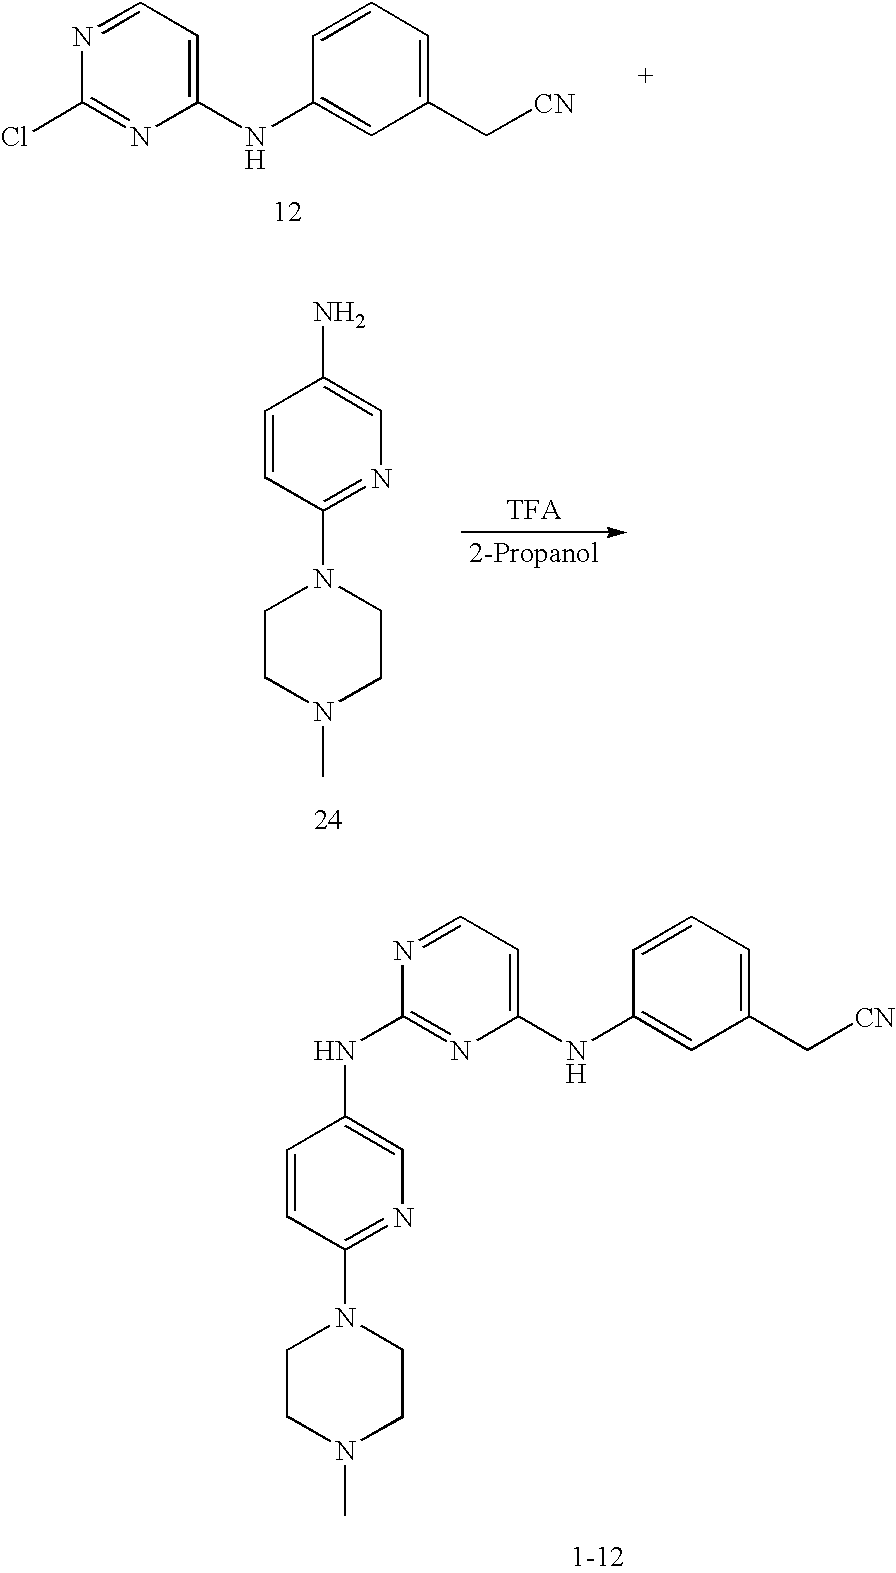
N1=CC=C(NC2=CC(C[CN])=CC=C2)N=C1Cl.C1=CC(N2CCN(C)CC2)=NC=C1NC1=NC(NC2=CC(C[CN])=CC=C2)=CC=N1.C1=CC(N2CCN(C)CC2)=NC=C1N
